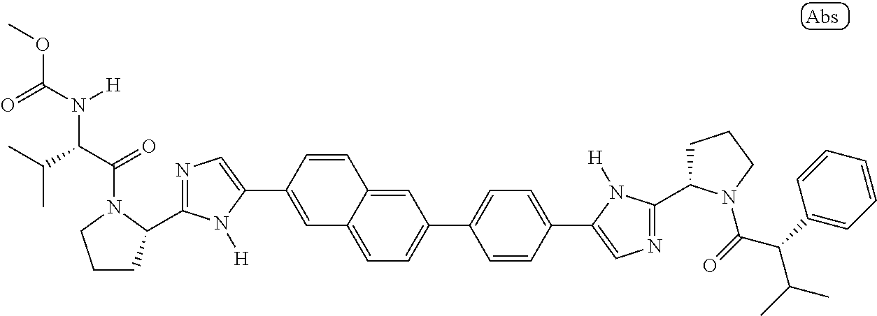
C1=C2C(=CC(C3=CC=C(C4=CN=C(C5CCCN5C(=O)C(C5=CC=CC=C5)C(C)C)N4[H])C=C3)=C1)C=CC(C1=CN=C(C3CCCN3C(C(C(C)C)N(C(=O)OC)[H])=O)N1[H])=C2
